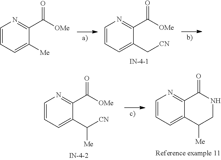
C1=CC=C(C[CN])C(C([OMe])=O)=N1.C1=CC=C([Me])C(C([OMe])=O)=N1.C1=CC=C(C([CN])[Me])C(C([OMe])=O)=N1.C1=CC=C2C(=N1)C(=O)NCC2[Me]
